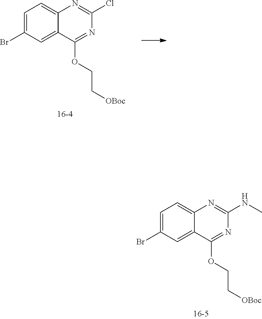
C12=CC(Br)=CC=C1N=C(NC)N=C2OCC[OBoc].C12=CC(Br)=CC=C1N=C(Cl)N=C2OCC[OBoc]
